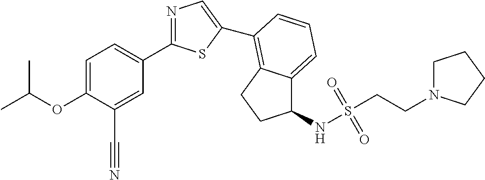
C1=C(OC(C)C)C(C#N)=CC(C2=NC=C(C3=C4C(=CC=C3)C(NS(CCN3CCCC3)(=O)=O)CC4)S2)=C1
